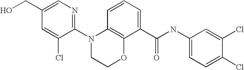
C1(N2CCOC3=C2C=CC=C3C(NC2=CC=C(Cl)C(Cl)=C2)=O)=NC=C(CO)C=C1Cl
